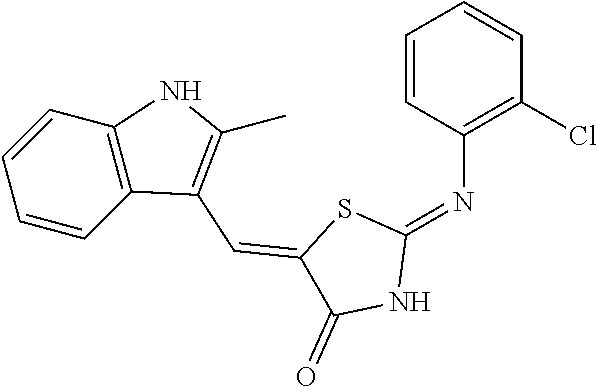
C1=CC(N=C2SC(=CC3=C(C)NC4=C3C=CC=C4)C(=O)N2)=C(Cl)C=C1
